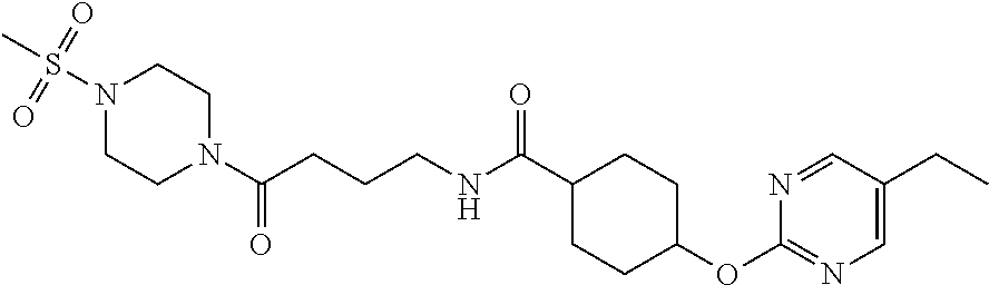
CS(N1CCN(C(CCCNC(C2CCC(OC3=NC=C(CC)C=N3)CC2)=O)=O)CC1)(=O)=O
